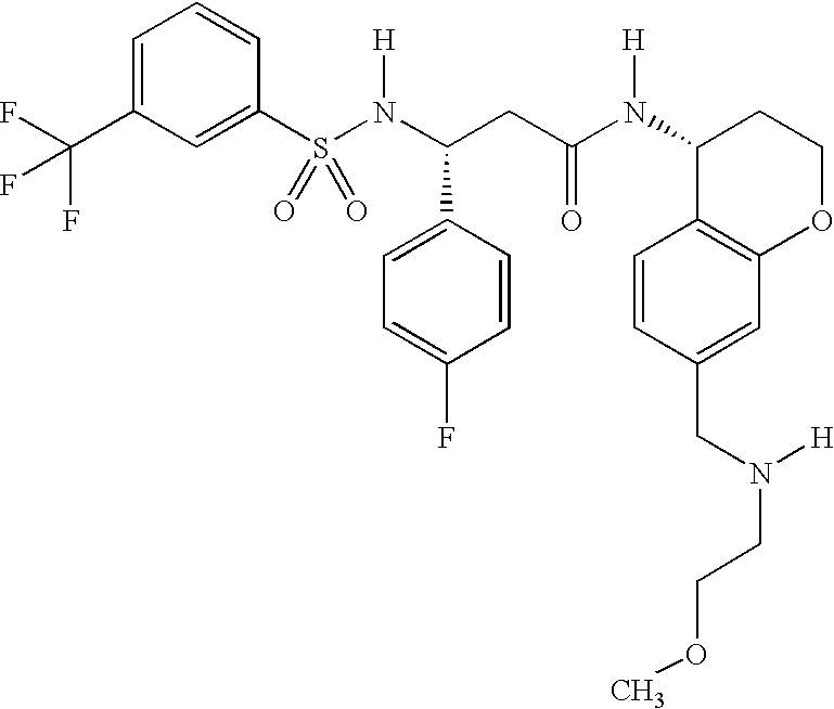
S(N(C(CC(N(C1C2=C(OCC1)C=C(CN(CCOC)[H])C=C2)[H])=O)C1=CC=C(F)C=C1)[H])(=O)(=O)C1=CC(C(F)(F)F)=CC=C1
